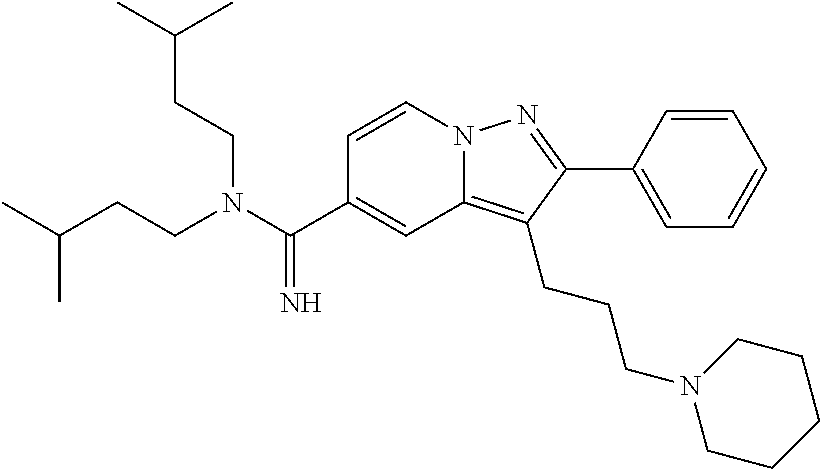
C1=CN2C(=C(CCCN3CCCCC3)C(C3=CC=CC=C3)=N2)C=C1C(N(CCC(C)C)CCC(C)C)=N
